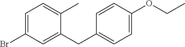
C1=C(Br)C=C(CC2=CC=C(OCC)C=C2)C(C)=C1
